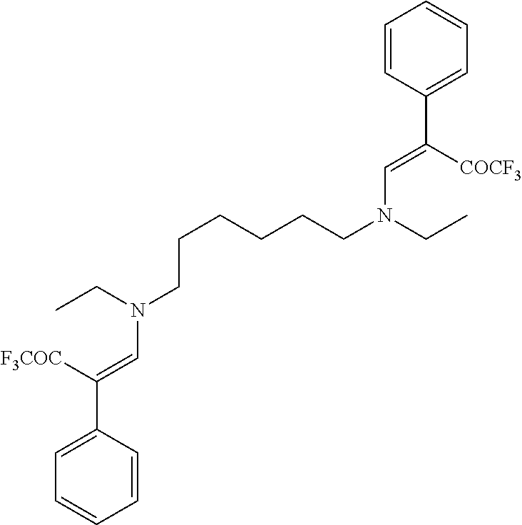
C1=CC(C([F3COC])=CN(CCCCCCN(CC)C=C([COCF3])C2=CC=CC=C2)CC)=CC=C1
